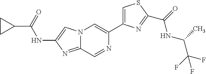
C1CC1C(=O)NC1=CN2C(=N1)C=NC(C1=CSC(C(=O)NC(C(F)(F)F)C)=N1)=C2
